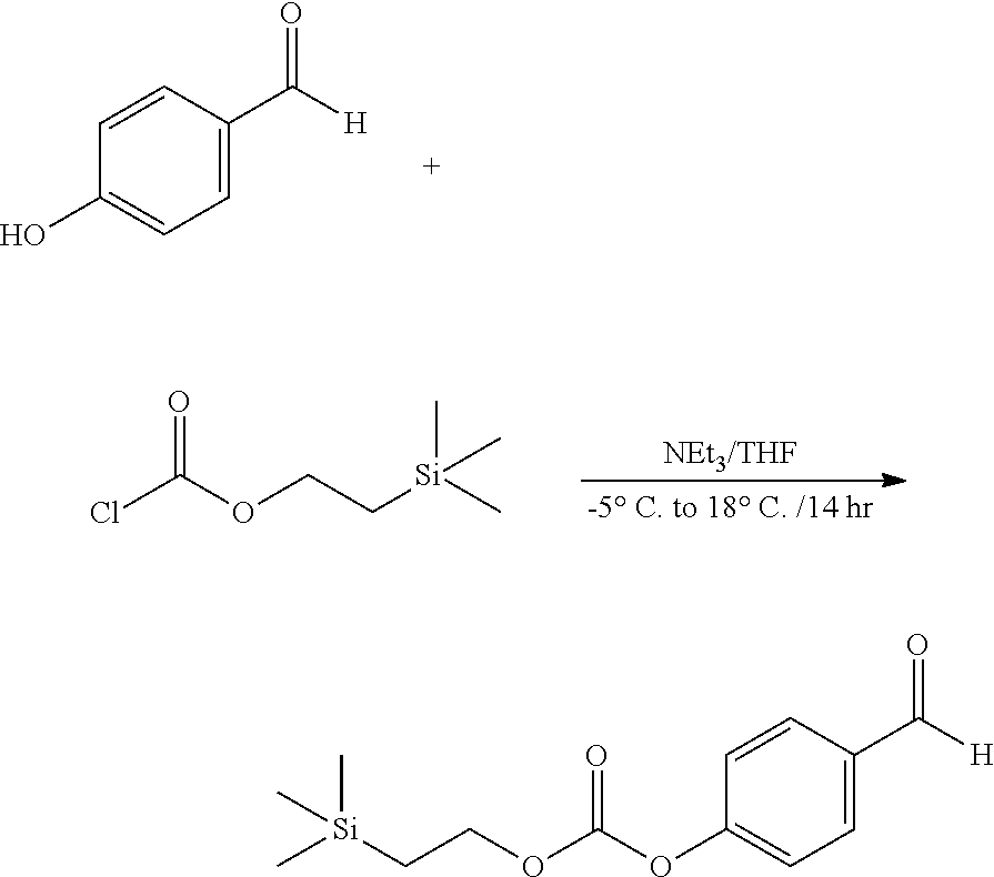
[Si](CCOC(=O)OC1=CC=C(C([H])=O)C=C1)(C)(C)C.C1=CC(C([H])=O)=CC=C1O.ClC(OCC[Si](C)(C)C)=O
